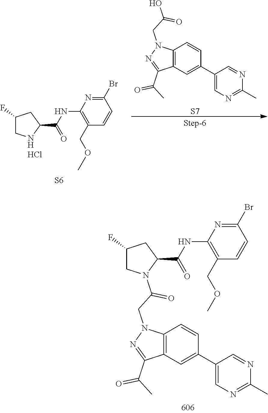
C12=C(C=C(C3=CN=C(C)N=C3)C=C1)C(C(C)=O)=NN2CC(=O)N1CC(F)CC1C(=O)NC1=C(COC)C=CC(Br)=N1.C12=C(C=C(C3=CN=C(C)N=C3)C=C1)C(C(C)=O)=NN2CC(O)=O.[S7].C1(Br)=NC(NC(C2NCC(F)C2)=O)=C(COC)C=C1.[S6].Cl
